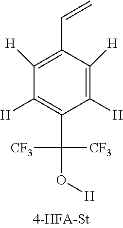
C1([H])=C(C=C)C([H])=C([H])C(C(O[H])([CF3])[CF3])=C1[H]
